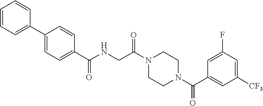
C1=CC=C(C2=CC=C(C(NCC(N3CCN(C(C4=CC([CF3])=CC(F)=C4)=O)CC3)=O)=O)C=C2)C=C1
